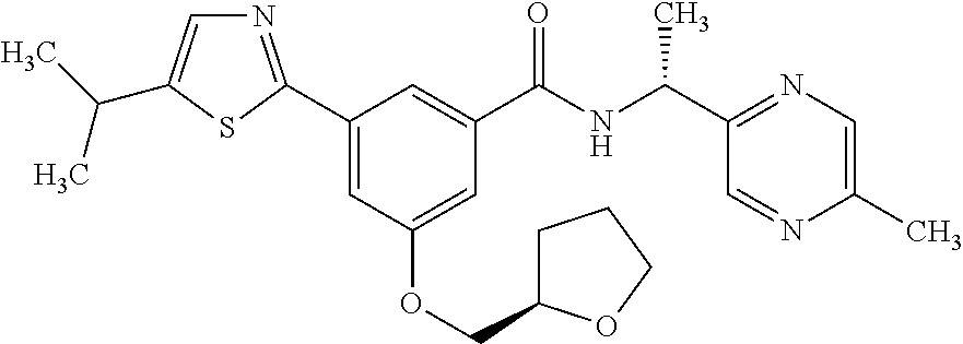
C1(C2=NC=C(C(C)C)S2)=CC(OCC2CCCO2)=CC(C(NC(C2=NC=C(C)N=C2)C)=O)=C1
